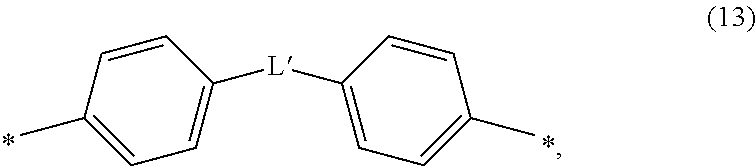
C1=CC(C)=CC=C1[L]C1=CC=C(C)C=C1
